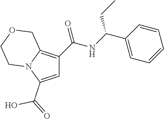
C1=C(C(=O)O)N2C(=C1C(NC(C1=CC=CC=C1)CC)=O)COCC2
